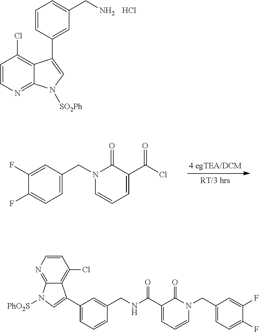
C1=CC=C(CN)C=C1C1=CN([SO2Ph])C2=NC=CC(Cl)=C21.Cl.C1=C(CN2C=CC=C(C(NCC3=CC(C4=CN([PhO2S])C5=NC=CC(Cl)=C54)=CC=C3)=O)C2=O)C=C(F)C(F)=C1.C1=C(CN2C=CC=C(C(Cl)=O)C2=O)C=C(F)C(F)=C1
